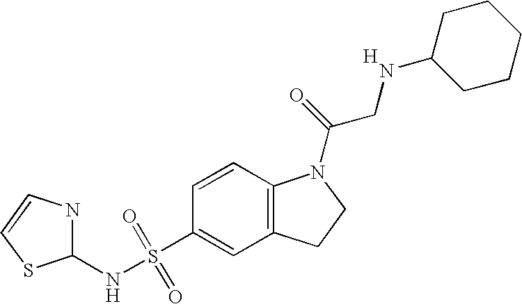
C1(NS(C2=CC3=C(C=C2)N(C(=O)CNC2CCCCC2)CC3)(=O)=O)NC=CS1.[H]
